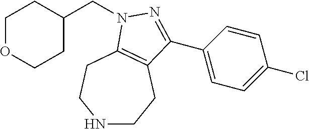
N1CCC2=C(CC1)N(CC1CCOCC1)N=C2C1=CC=C(Cl)C=C1
